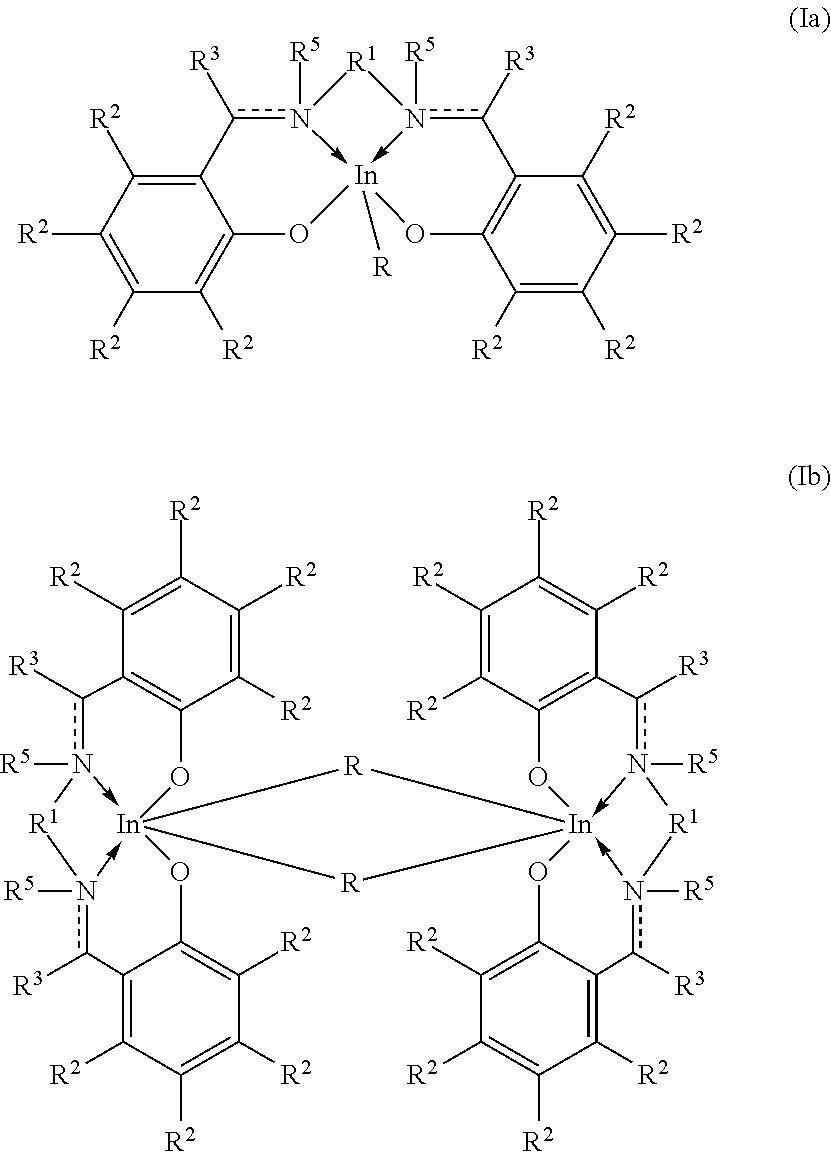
O1[In]234(-n([R5])(c([R3])C5=C1C([R2])=C([R2])C([R2])=C5[R2])[R1]n->2([R5])c([R3])C1=C([R2])C([R2])=C([R2])C([R2])=C1O3)[R][In]123(-n([R5])(c([R3])C5=C(O1)C([R2])=C([R2])C([R2])=C5[R2])[R1]n->2([R5])c([R3])C1=C([R2])C([R2])=C([R2])C([R2])=C1O3)[R]4.C12=C([R2])C([R2])=C([R2])C([R2])=C1O[In]13([R])-n([R5])(c2[R3])[R1]n->1([R5])c([R3])C1=C(C([R2])=C([R2])C([R2])=C1[R2])O3
